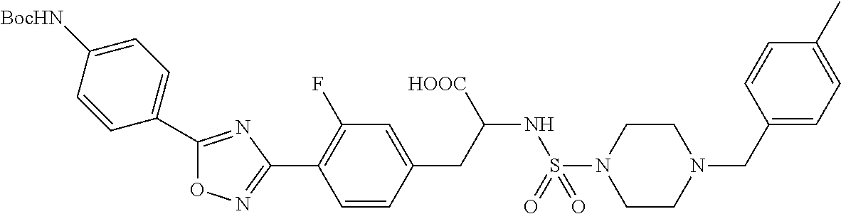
C1=CC(C2=NC(C3=C(F)C=C(CC(NS(=O)(=O)N4CCN(CC5=CC=C(C)C=C5)CC4)[HOOC])C=C3)=NO2)=CC=C1[BocHN]
